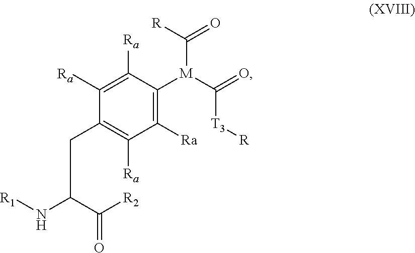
C(C(C([R2])=O)N[R1])C1=C([Ra])C([Ra])=C([M](C(=O)[T3][R])C([R])=O)C([Ra])=C1[Ra]
